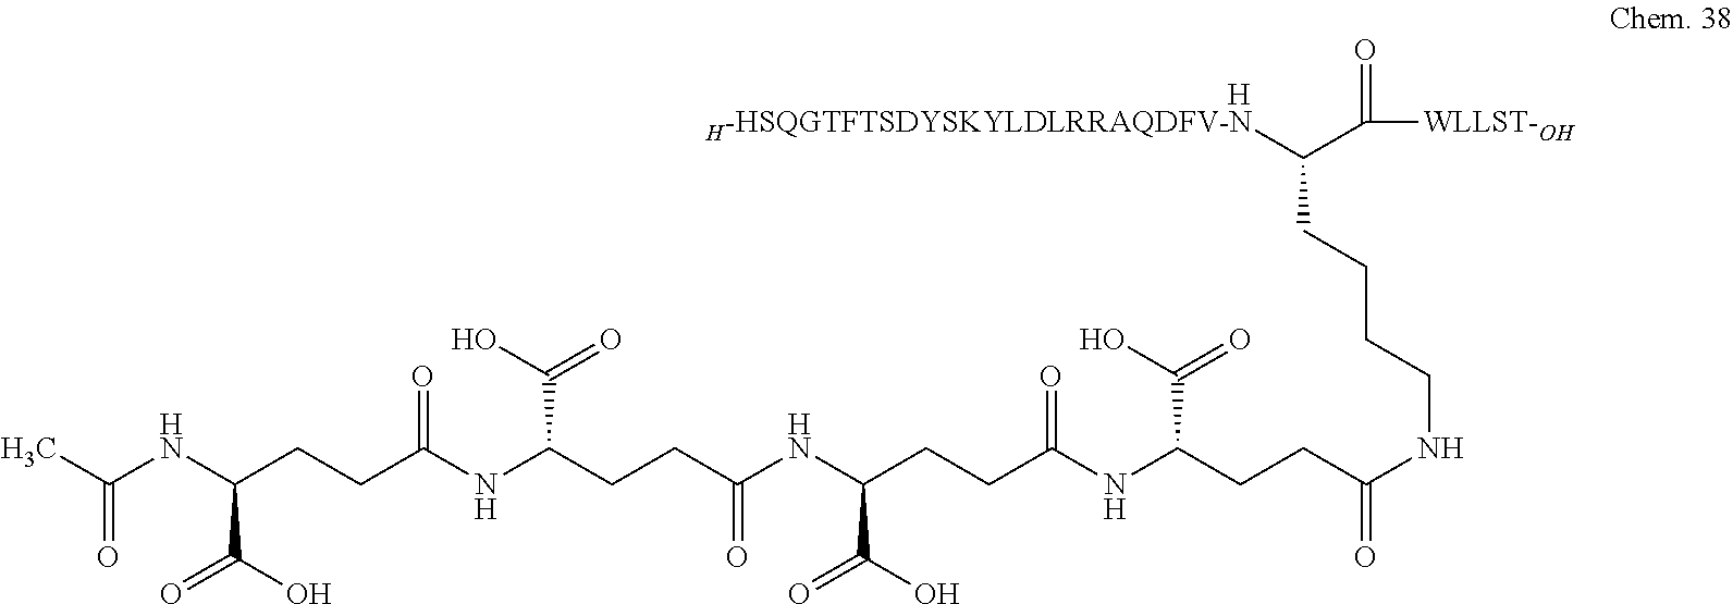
[H-HSQGTFTSDYSKYLDLRRAQDFV-N]C(C([WLLST-OH])=O)CCCCNC(=O)CCC(NC(CCC(C(=O)O)NC(=O)CCC(C(=O)O)NC(=O)CCC(C(O)=O)NC(=O)C)=O)C(O)=O.[H]
